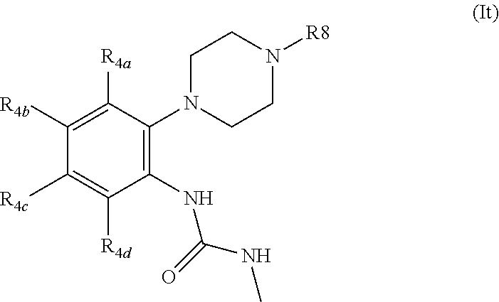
C1(NC(NC)=O)=C(N2CCN([R8])CC2)C([R4a])=C([R4b])C([R4c])=C1[R4d]
